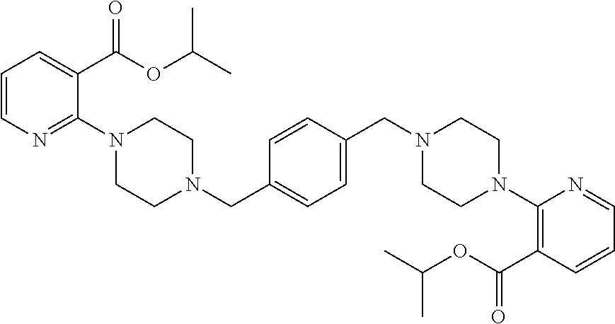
C1=CN=C(N2CCN(CC3=CC=C(CN4CCN(C5=C(C(=O)OC(C)C)C=CC=N5)CC4)C=C3)CC2)C(C(=O)OC(C)C)=C1
